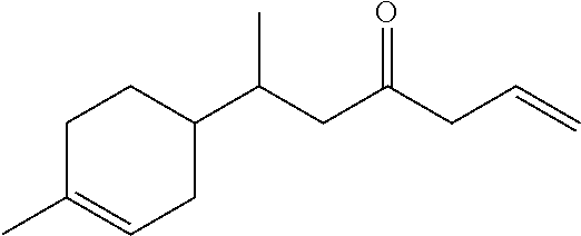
C1C(C)=CCC(C(CC(CC=C)=O)C)C1
